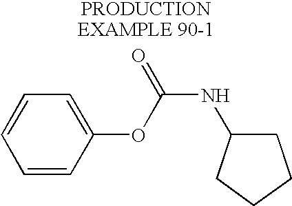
C1=CC(OC(NC2CCCC2)=O)=CC=C1
